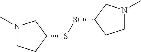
N1(C)CCC(SSC2CN(C)CC2)C1
